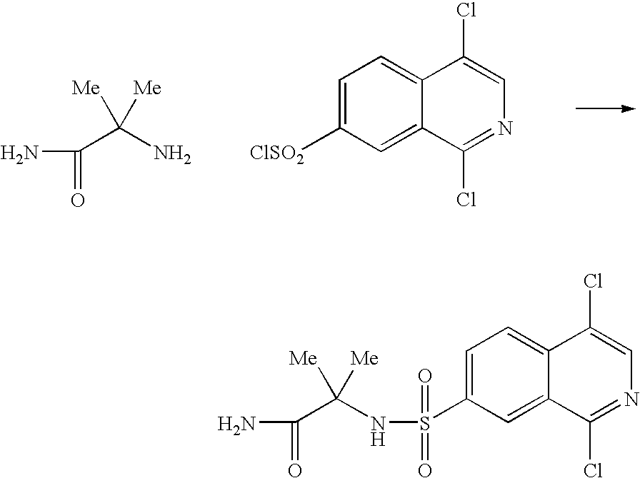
S(C1=CC=C2C(=C1)C(Cl)=NC=C2Cl)(=O)(=O)NC(C(=O)N)([Me])[Me].[ClSO2]C1=CC=C2C(=C1)C(Cl)=NC=C2Cl.C(C(N)([Me])[Me])(=O)N
